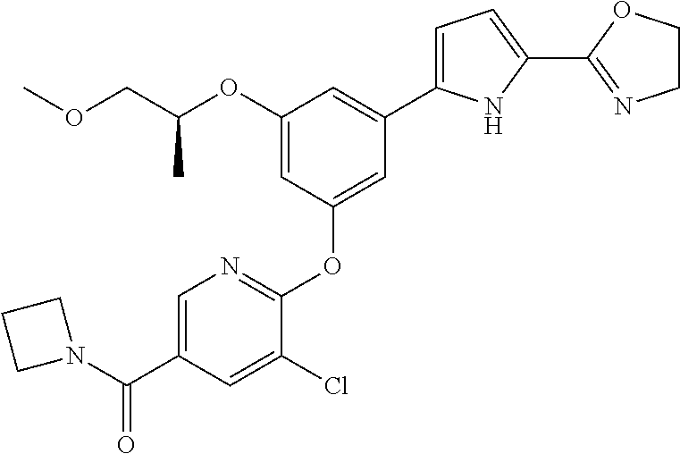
O(CC(OC1=CC(OC2=NC=C(C(N3CCC3)=O)C=C2Cl)=CC(C2=CC=C(C3=NCCO3)N2)=C1)C)C
